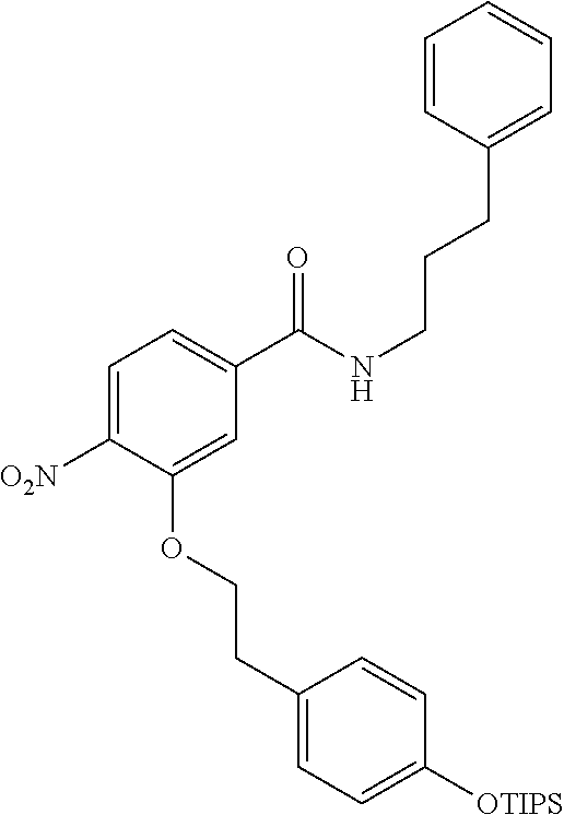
C1=CC(CCCNC(C2=CC=C([O2N])C(OCCC3=CC=C([OTIPS])C=C3)=C2)=O)=CC=C1
